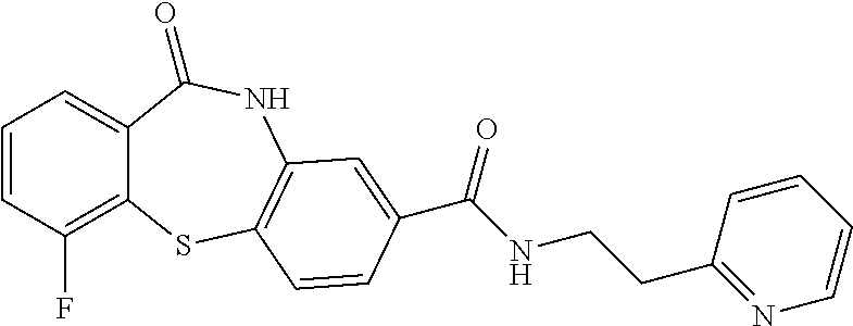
C1=CC(F)=C2C(=C1)C(=O)NC1=C(S2)C=CC(C(NCCC2=NC=CC=C2)=O)=C1
